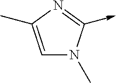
C1=C(C)N=C(->C)N1C
